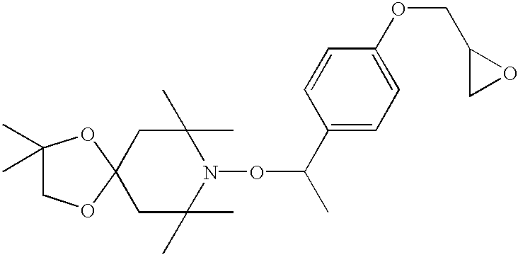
C1C(C)(C)N(OC(C)C2=CC=C(OCC3CO3)C=C2)C(C)(C)CC12OCC(C)(C)O2
